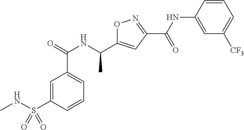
C(=O)(NC(C1=CC(C(NC2=CC([CF3])=CC=C2)=O)=NO1)C)C1=CC=CC(S(NC)(=O)=O)=C1
